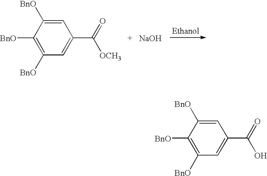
C1([BnO])=C([BnO])C([BnO])=CC(C(=O)[OCH3])=C1.[NaOH].C1([BnO])=C([BnO])C([BnO])=CC(C(=O)O)=C1
